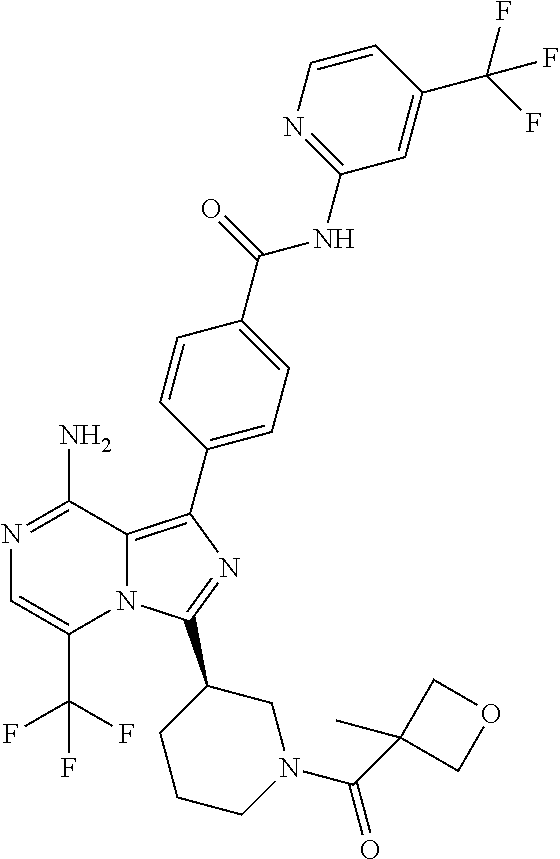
N12C(=C(C3=CC=C(C(=O)NC4=NC=CC(C(F)(F)F)=C4)C=C3)N=C1C1CCCN(C(C3(C)COC3)=O)C1)C(N)=NC=C2C(F)(F)F
